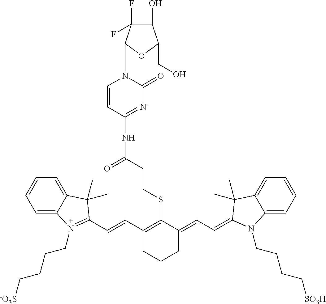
C1(C=CC2=[N+](CCCC[-O3S])C3=CC=CC=C3C2(C)C)=C(SCCC(NC2=NC(=O)N(C3C(F)(F)C(O)C(CO)O3)C=C2)=O)C(=CC=C2C(C)(C)C3=CC=CC=C3N2CCCC[SO3H])CCC1
